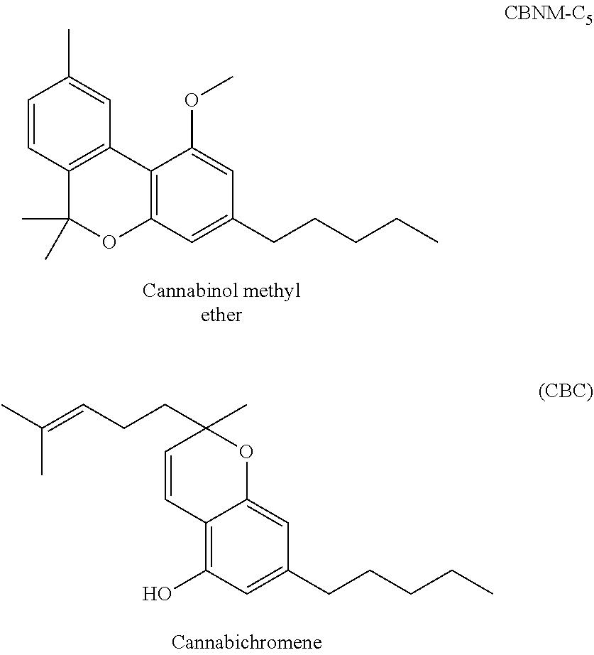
C1=CC2=C(C=C1C)C1=C(OC2(C)C)C=C(CCCCC)C=C1OC.C1(O)=C2C(=CC(CCCCC)=C1)OC(C)(CCC=C(C)C)C=C2
